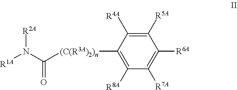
C1([(C(R3A)2)n]C(N([R1A])[R2A])=O)=C([R8A])C([R7A])=C([R6A])C([R5A])=C1[R4A]
